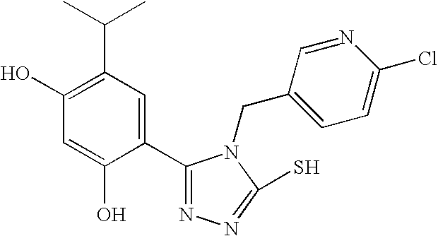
C1(O)=C(C(C)C)C=C(C2=NN=C(S)N2CC2=CC=C(Cl)N=C2)C(O)=C1
